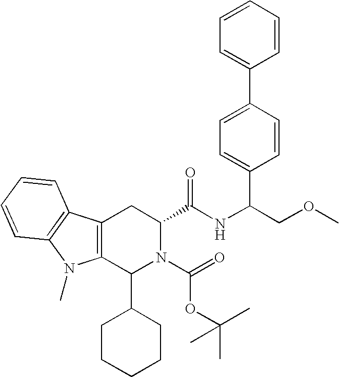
C1(C2CCCCC2)N(C(=O)OC(C)(C)C)C(C(=O)NC(C2=CC=C(C3=CC=CC=C3)C=C2)COC)CC2=C1N(C)C1=C2C=CC=C1
